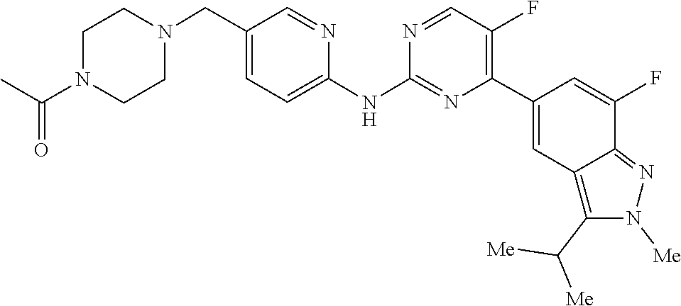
C1CN(C(=O)C)CCN1CC1=CC=C(NC2=NC(C3=CC4=C(C([Me])[Me])N([Me])N=C4C(F)=C3)=C(F)C=N2)N=C1
